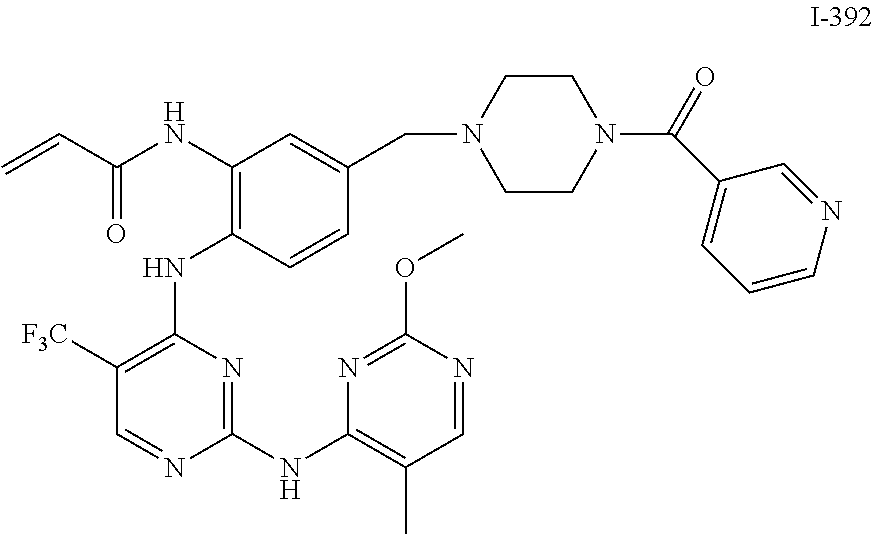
C1([F3C])=C(NC2=C(NC(C=C)=O)C=C(CN3CCN(C(=O)C4=CC=CN=C4)CC3)C=C2)N=C(NC2=C(C)C=NC(OC)=N2)N=C1
